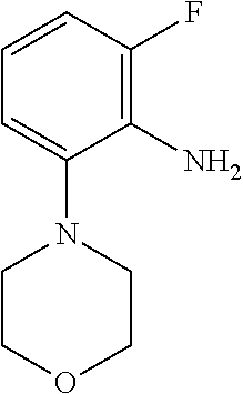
C1=CC(F)=C(N)C(N2CCOCC2)=C1
